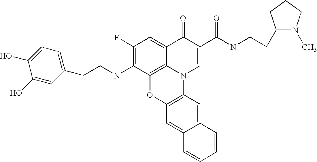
C1(F)=C(NCCC2=CC=C(O)C(O)=C2)C2=C3C(=C1)C(=O)C(C(=O)NCCC1N(C)CCC1)=CN3C1=C(O2)C=C2C(=C1)C=CC=C2
